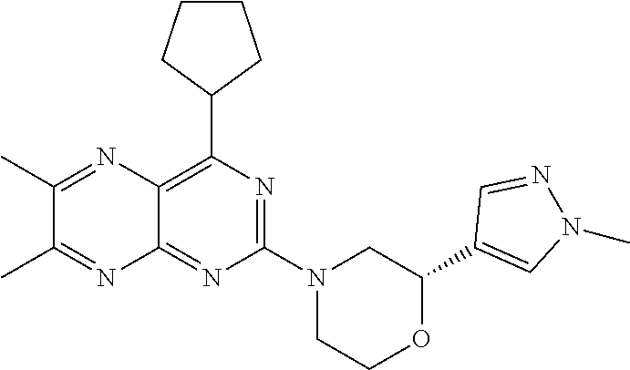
C12=C(C3CCCC3)N=C(N3CCOC(C4=CN(C)N=C4)C3)N=C1N=C(C)C(C)=N2
